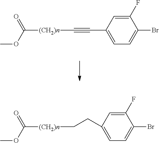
[(CH2)n](C#CC1=CC=C(Br)C(F)=C1)C(OC)=O.[(CH2)n](C(OC)=O)CCC1=CC=C(Br)C(F)=C1
